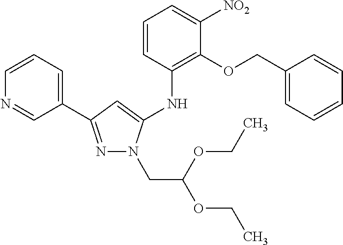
C1(NC2=C(OCC3=CC=CC=C3)C([NO2])=CC=C2)=CC(C2=CC=CN=C2)=NN1CC(OCC)OCC
